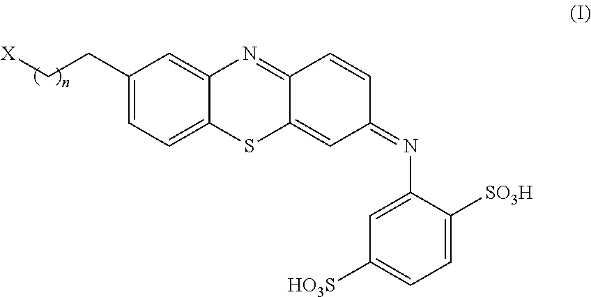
C1(CC[X])=CC=C2C(=C1)N=C1C(=CC(=NC3=CC([HO3S])=CC=C3[SO3H])C=C1)S2
